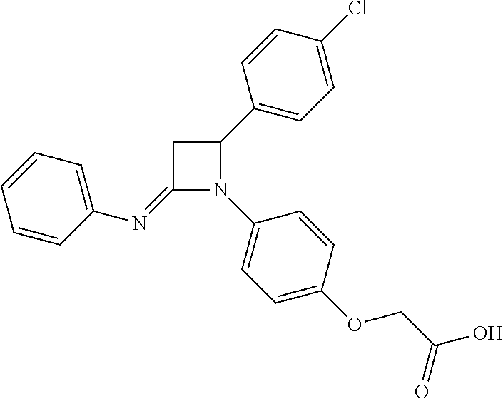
C1=CC=C(N=C2N(C3=CC=C(OCC(O)=O)C=C3)C(C3=CC=C(Cl)C=C3)C2)C=C1
